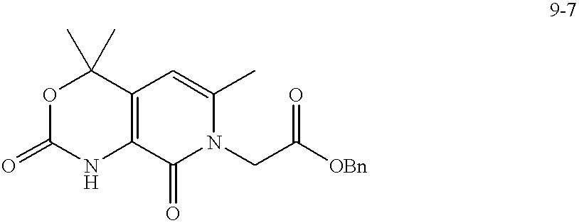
O1C(=O)NC2=C(C1(C)C)C=C(C)N(CC([OBn])=O)C2=O
